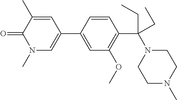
C1=C(C2=CN(C)C(=O)C(C)=C2)C=CC(C(CC)(N2CCN(C)CC2)CC)=C1OC
